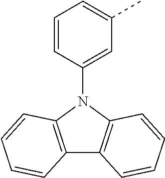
C12=C(N(C3=CC(C)=CC=C3)C3=C1C=CC=C3)C=CC=C2
